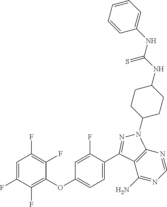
C1=C(F)C(F)=C(OC2=CC=C(C3=NN(C4CCC(NC(NC5=CC=CC=C5)=S)CC4)C4=C3C(N)=NC=N4)C(F)=C2)C(F)=C1F
